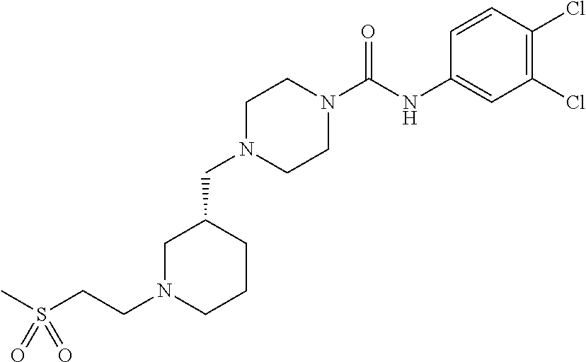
C1(CN2CCN(C(=O)NC3=CC(Cl)=C(Cl)C=C3)CC2)CN(CCS(C)(=O)=O)CCC1
